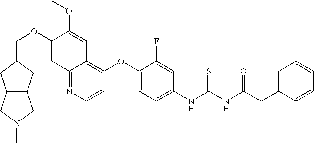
C(OC1=CC2=NC=CC(OC3=CC=C(NC(NC(CC4=CC=CC=C4)=O)=S)C=C3F)=C2C=C1OC)C1CC2C(C1)CN(C)C2
